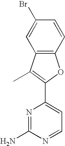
C12=C(C=CC(Br)=C1)OC(C1=CC=NC(N)=N1)=C2C
